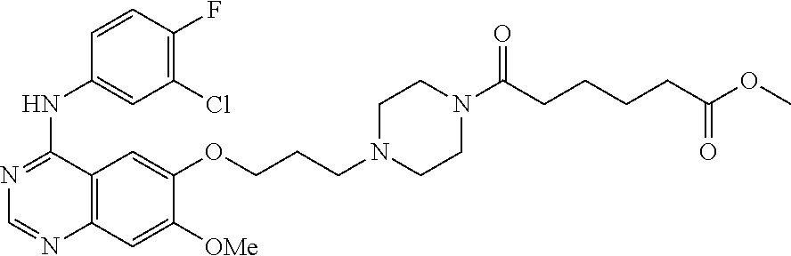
C1=CC(F)=C(Cl)C=C1NC1=NC=NC2=C1C=C(OCCCN1CCN(C(CCCCC(OC)=O)=O)CC1)C([OMe])=C2
